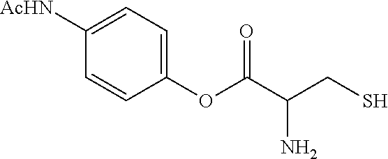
C1(OC(C(CS)N)=O)=CC=C([AcHN])C=C1
